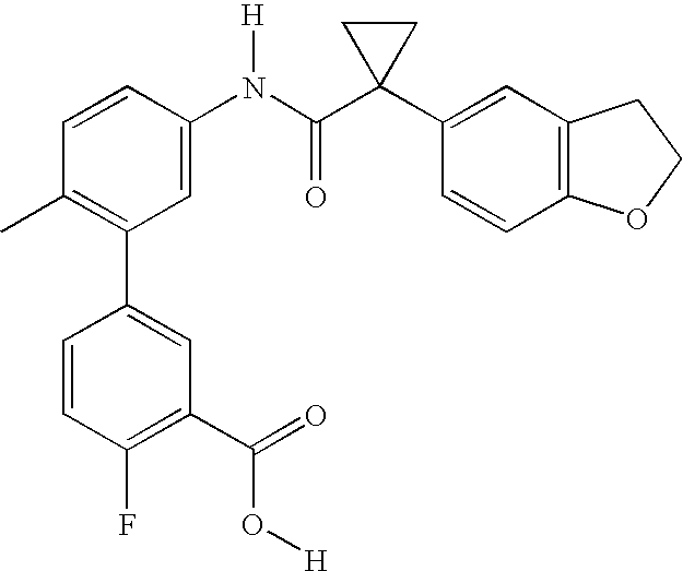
C1(C2=C(C)C=CC(N(C(C3(C4=CC5=C(C=C4)OCC5)CC3)=O)[H])=C2)=CC(C(=O)O[H])=C(F)C=C1
